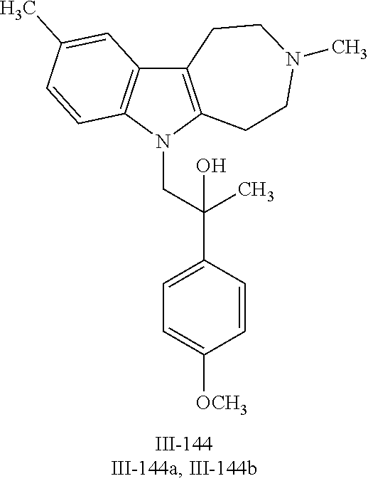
N1(CC(C2=CC=C([OCH3])C=C2)(C)O)C2=C(C3=C1C=CC(C)=C3)CCN(C)CC2
